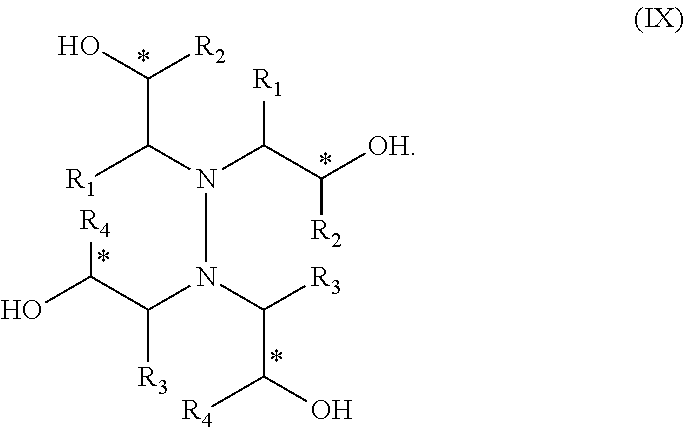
C(N(C(C([OH])[R2])[R1])N(C(C(O)[R4])[R3])C([R3])C([R4])O)([R1])C(O)[R2]
